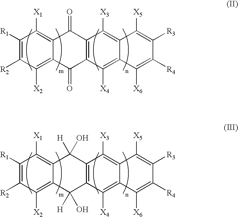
C1([R1])=C([R2])C([X2])=C2C(=C1[X1])C(=O)C1=C(C2=O)C([X4])=C2C(=C1[X3])C([X5])=C([R3])C([R4])=C2[X6].C1([R1])=C([R2])C([X2])=C2C(=C1[X1])C([H])(O)C1=C(C2([H])O)C([X4])=C2C(=C1[X3])C([X5])=C([R3])C([R4])=C2[X6]
